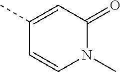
C1=CN(C)C(=O)C=C1C
